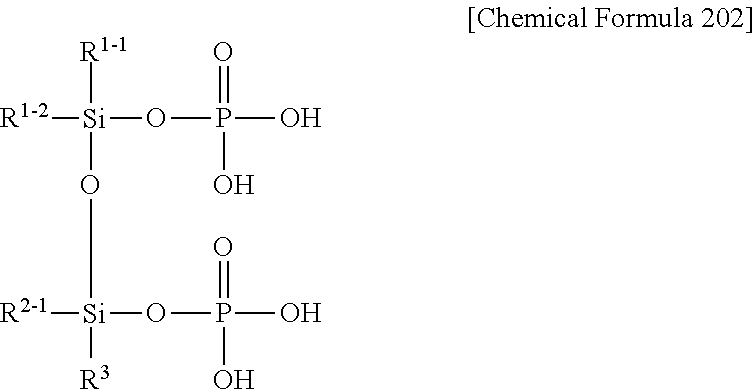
[R1-2][Si](OP(O)(=O)O)([R1-1])O[Si]([R3])([R2-1])OP(O)(=O)O
